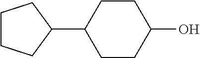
C1CCC(C2CCC(O)CC2)C1
